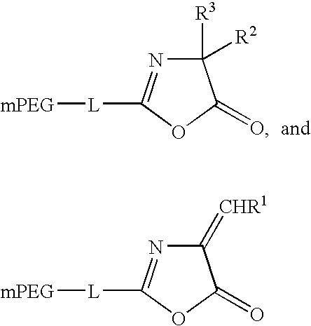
C1([R3])([R2])N=C([L][mPEG])OC1=O.C1(=[CHR1])N=C([L][mPEG])OC1=O
